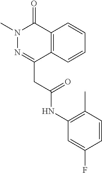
N1(C)N=C(CC(NC2=C(C)C=CC(F)=C2)=O)C2=C(C1=O)C=CC=C2
